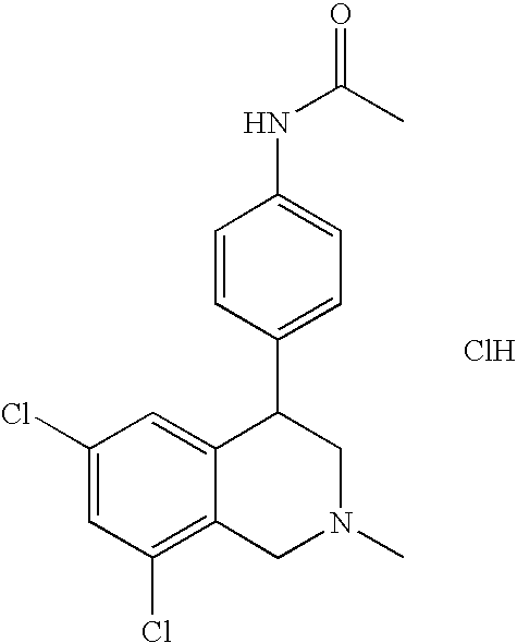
C1(Cl)=C2C(=CC(Cl)=C1)C(C1=CC=C(NC(C)=O)C=C1)CN(C)C2.Cl
